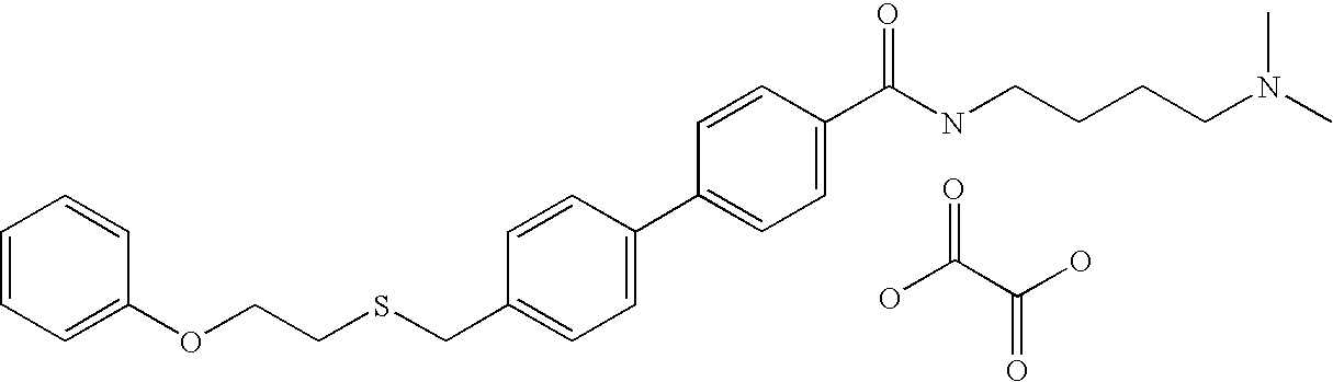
C1=CC(C2=CC=C(C(=O)NCCCCN(C)C)C=C2)=CC=C1CSCCOC1=CC=CC=C1.OC(C(O)=O)=O
